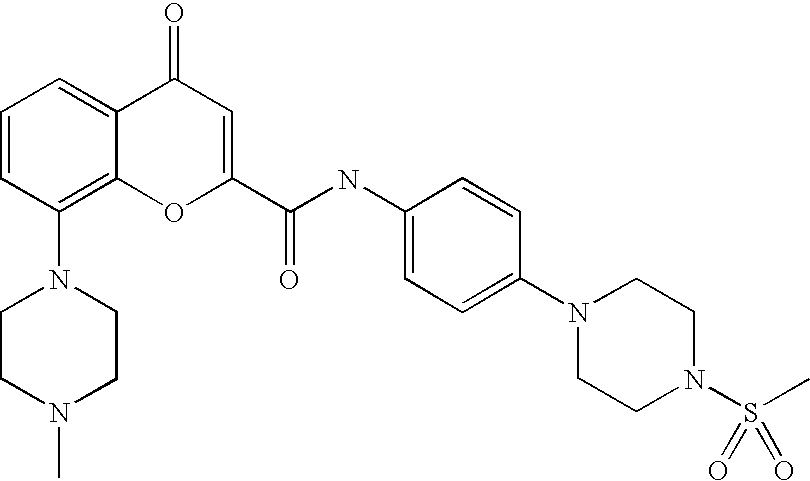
N1(C2=C3C(=CC=C2)C(=O)C=C(C(NC2=CC=C(N4CCN(S(C)(=O)=O)CC4)C=C2)=O)O3)CCN(C)CC1
